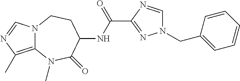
N12C(=C(C)N=C1)N(C)C(=O)C(NC(C1=NN(CC3=CC=CC=C3)C=N1)=O)CC2
